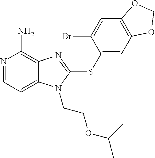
N1=CC=C2C(=C1N)N=C(SC1=CC3=C(C=C1Br)OCO3)N2CCOC(C)C
